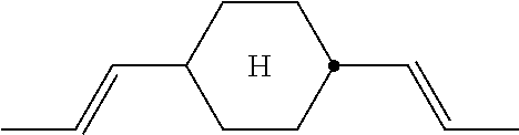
[H].C1CC(C=CC)CCC1C=CC
